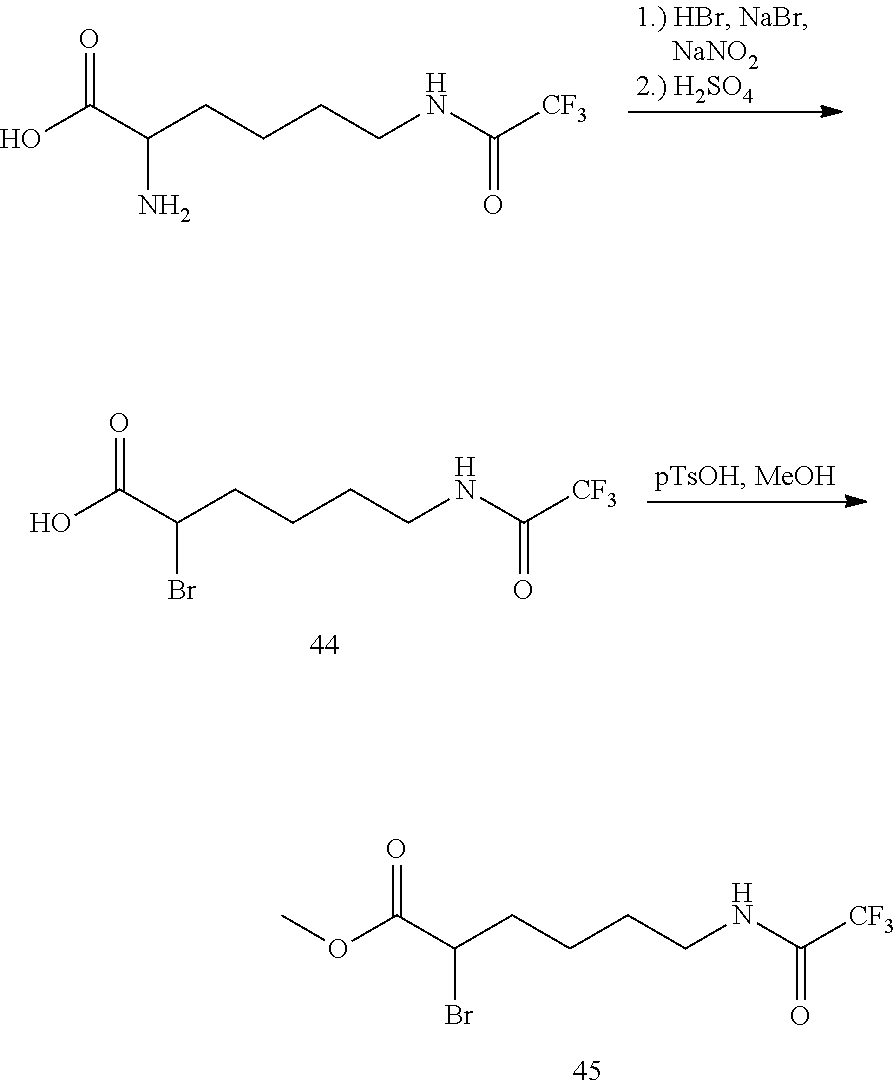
OC(C(CCCCNC([CF3])=O)N)=O.OC(C(CCCCNC([CF3])=O)Br)=O.O(C(C(CCCCNC([CF3])=O)Br)=O)C
